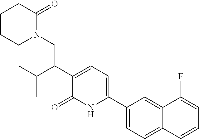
C1(C2=CC=C(C(C(C)C)CN3CCCCC3=O)C(=O)N2)=CC=C2C(=C1)C(F)=CC=C2
